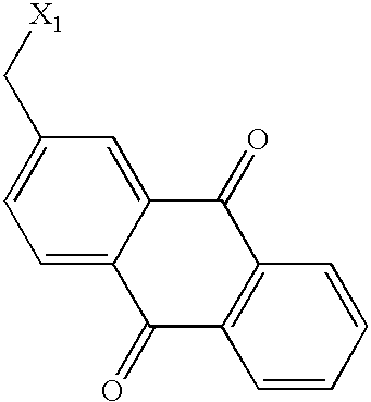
C1=C(C[X1])C=C2C(=C1)C(=O)C1=C(C2=O)C=CC=C1
